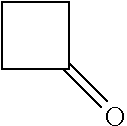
C1CC(=O)C1
